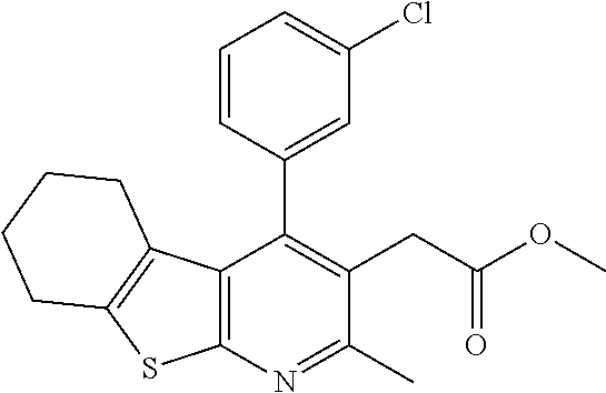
C12=C(N=C(C)C(CC(OC)=O)=C1C1=CC(Cl)=CC=C1)SC1=C2CCCC1
